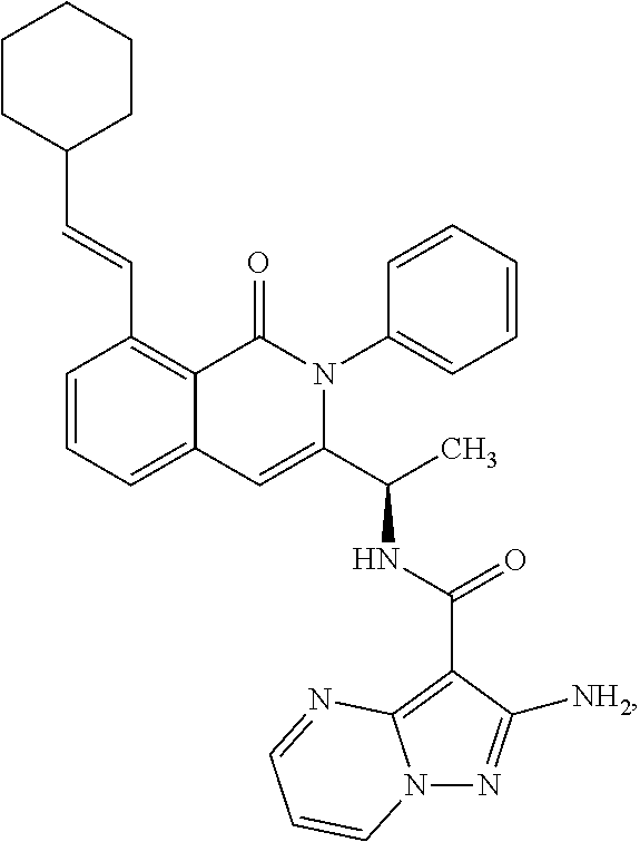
C1(C=CC2CCCCC2)=C2C(=CC=C1)C=C(C(C)NC(C1=C3N(N=C1[NH2])C=CC=N3)=O)N(C1=CC=CC=C1)C2=O
